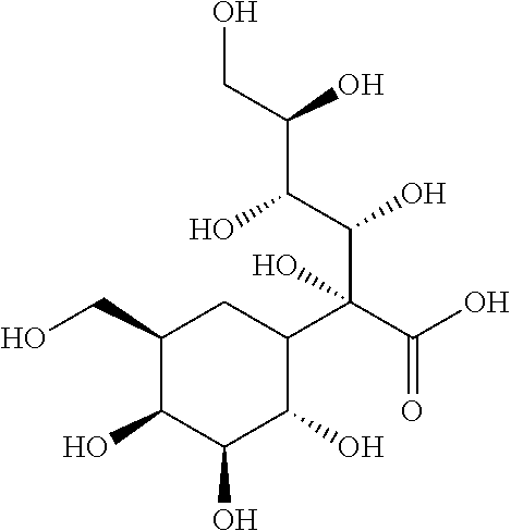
C1(CO)C(O)C(O)C(O)C(C(C(O)=O)(C(C(C(CO)O)O)O)O)C1
